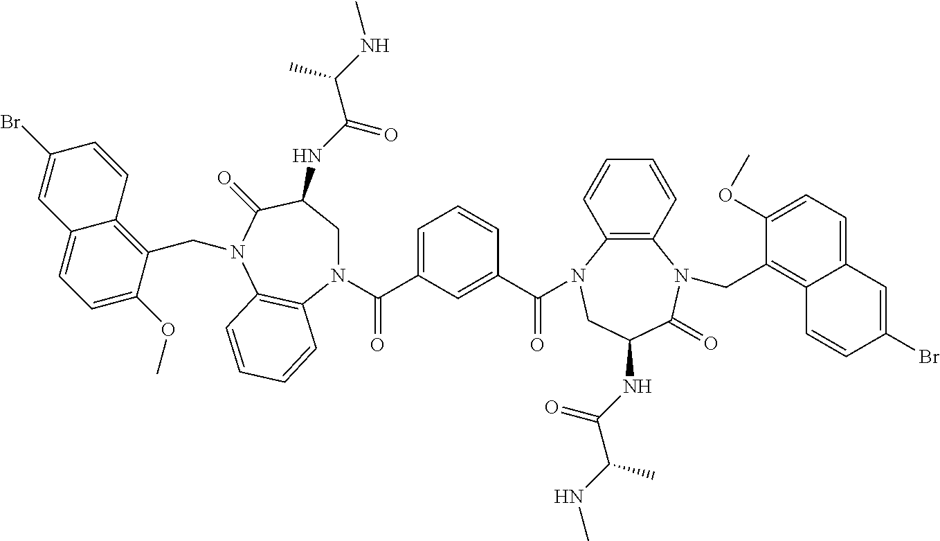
C1=C(C(=O)N2CC(NC(C(C)NC)=O)C(=O)N(CC3=C4C(=CC=C3OC)C=C(Br)C=C4)C3=C2C=CC=C3)C=C(C(=O)N2C3=C(N(CC4=C5C(=CC=C4OC)C=C(Br)C=C5)C(=O)C(NC(C(C)NC)=O)C2)C=CC=C3)C=C1
